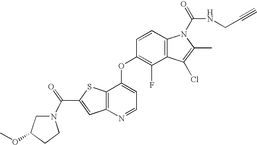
C12=C(C(OC3=C(F)C4=C(C=C3)N(C(=O)NCC#C)C(C)=C4Cl)=CC=N1)SC(C(=O)N1CC(OC)CC1)=C2
